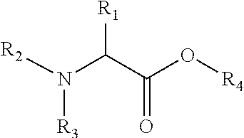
[R2]N(C(C(O[R4])=O)[R1])[R3]
